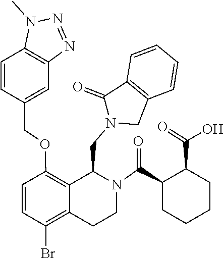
C12=C(C=CC=C1)CN(CC1C3=C(OCC4=CC5=C(N(C)N=N5)C=C4)C=CC(Br)=C3CCN1C(C1CCCCC1C(=O)O)=O)C2=O
